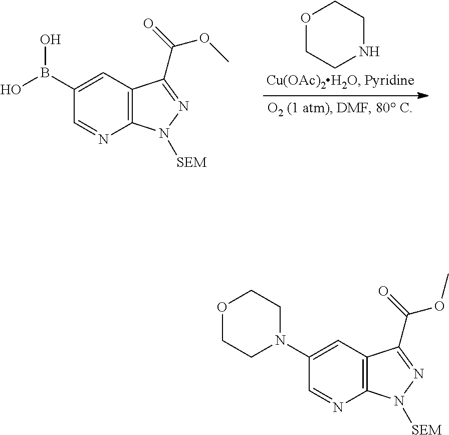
O1CCNCC1.C12=C(C=C(B(O)O)C=N1)C(C(=O)OC)=NN2[SEM].C12=C(C=C(N3CCOCC3)C=N1)C(C(=O)OC)=NN2[SEM]
